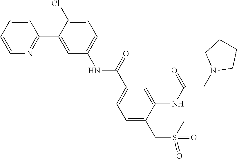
C1CN(CC(NC2=CC(C(NC3=CC=C(Cl)C(C4=NC=CC=C4)=C3)=O)=CC=C2CS(C)(=O)=O)=O)CC1
